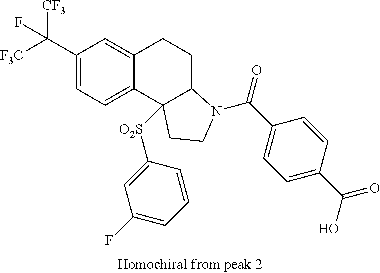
C(C1=CC=C2C(=C1)CCC1C2([O2S]C2=CC(F)=CC=C2)CCN1C(C1=CC=C(C(=O)O)C=C1)=O)([F3C])([CF3])F
